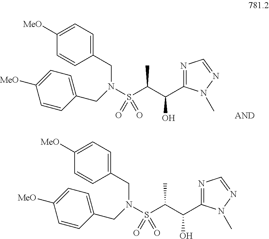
N1=C(C(C(S(N(CC2=CC=C([MeO])C=C2)CC2=CC=C([MeO])C=C2)(=O)=O)C)O)N(C)N=C1.N1=C(C(C(S(N(CC2=CC=C([MeO])C=C2)CC2=CC=C([MeO])C=C2)(=O)=O)C)O)N(C)N=C1
